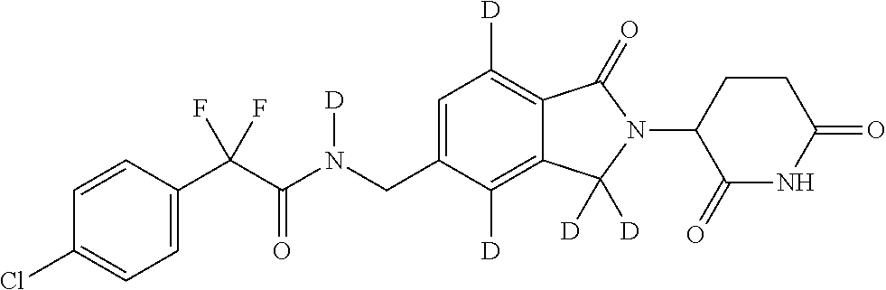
C1=CC(C(C(N(CC2=CC([D])=C3C(=C2[D])C([D])([D])N(C2C(=O)NC(=O)CC2)C3=O)[D])=O)(F)F)=CC=C1Cl
